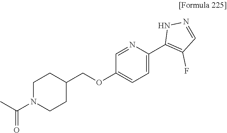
C1=C(C2=C(F)C=NN2)N=CC(OCC2CCN(C(C)=O)CC2)=C1
